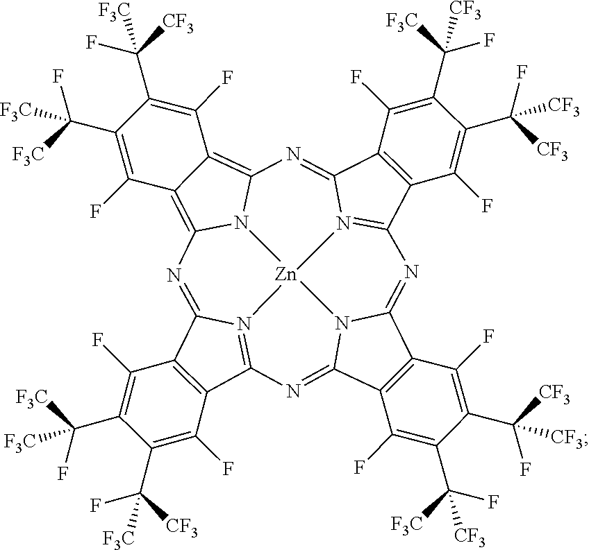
C12=C(C3=N4C1=NC1=C5C(=C6N1[Zn]41N4=C(C7=C(C4=N6)C(F)=C(C(F)([F3C])[CF3])C(C(F)([CF3])[CF3])=C7F)N=C4C6=C(C(=N3)N41)C(F)=C(C(F)([F3C])[CF3])C(C([CF3])(F)[CF3])=C6F)C(F)=C(C(F)([CF3])[F3C])C(C(F)([F3C])[F3C])=C5F)C(F)=C(C([CF3])(F)[F3C])C(C([F3C])(F)[F3C])=C2F
